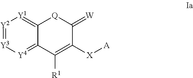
[Y2]1=[Y3][Y4]=C2C(=[Y1]1)[Q]C(=[W])C([X][A])=C2[R1]
